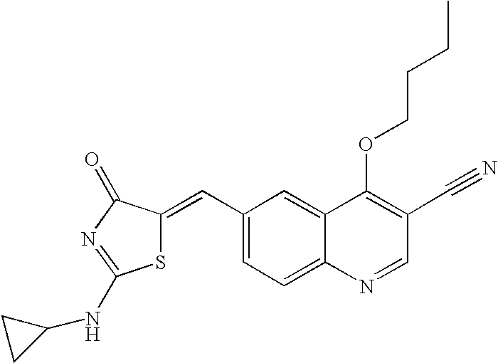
C1(C=C2SC(NC3CC3)=NC2=O)=CC=C2C(=C1)C(OCCCC)=C(C#N)C=N2
